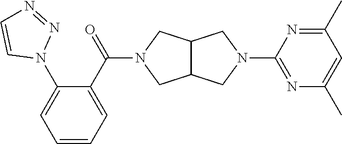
C12C(CN(C(C3=CC=CC=C3N3N=NC=C3)=O)C1)CN(C1=NC(C)=CC(C)=N1)C2
